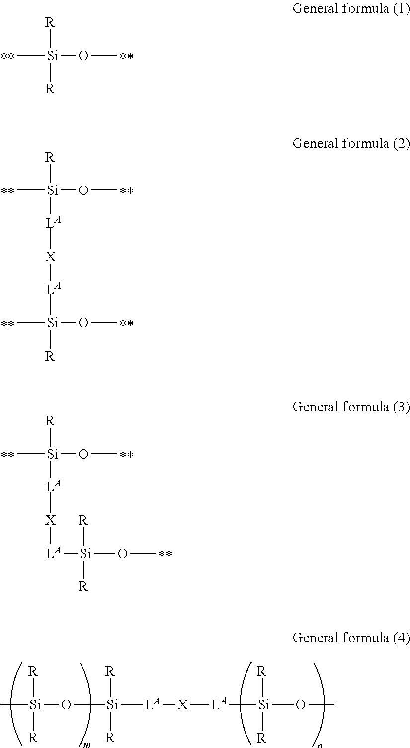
[R][Si]([R])(C)OC.[R][Si]([LA][X][LA][Si](C)(OC)[R])(C)OC.[R][Si]([LA][X][LA][Si]([R])([R])OC)(C)OC.C[Si]([R])([R])O[Si]([R])([R])[LA][X][LA][Si](OC)([R])[R]
